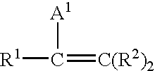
[A1]C(=[C(R2)2])[R1]
